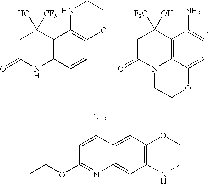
C12=C(C=CC3=C1NCCO3)NC(=O)CC2(O)[CF3].C12=C3C(=CC=C1N)OCCN3C(=O)CC2([F3C])O.C12=C(C=C3C(=C1)N=C(OCC)C=C3[CF3])OCCN2
